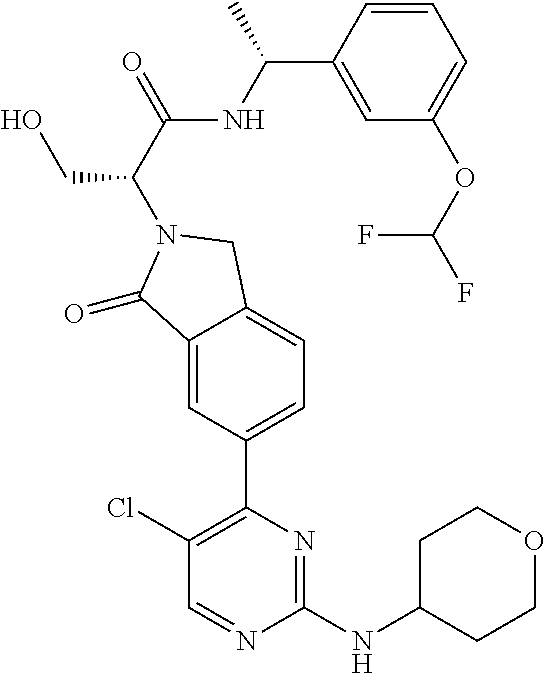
C1(Cl)=C(C2=CC=C3C(=C2)C(=O)N(C(C(=O)NC(C2=CC(OC(F)F)=CC=C2)C)CO)C3)N=C(NC2CCOCC2)N=C1
